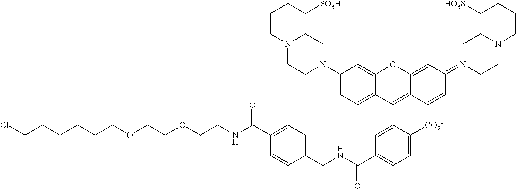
ClCCCCCCOCCOCCNC(C1=CC=C(CNC(C2=CC=C([CO2-])C(C3=C4C(=CC(=[N+]5CCN(CCCC[HO3S])CC5)C=C4)OC4=CC(N5CCN(CCCC[SO3H])CC5)=CC=C34)=C2)=O)C=C1)=O
